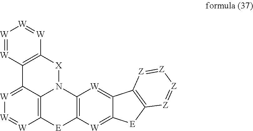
[W]1=C2C3=C([W]=[W]1)[E]C1=C(N3[X]C3=C2[W]=[W][W]=[W]3)[W]=C2C(=[W]1)[E]C1=C2[Z]=[Z][Z]=[Z]1
